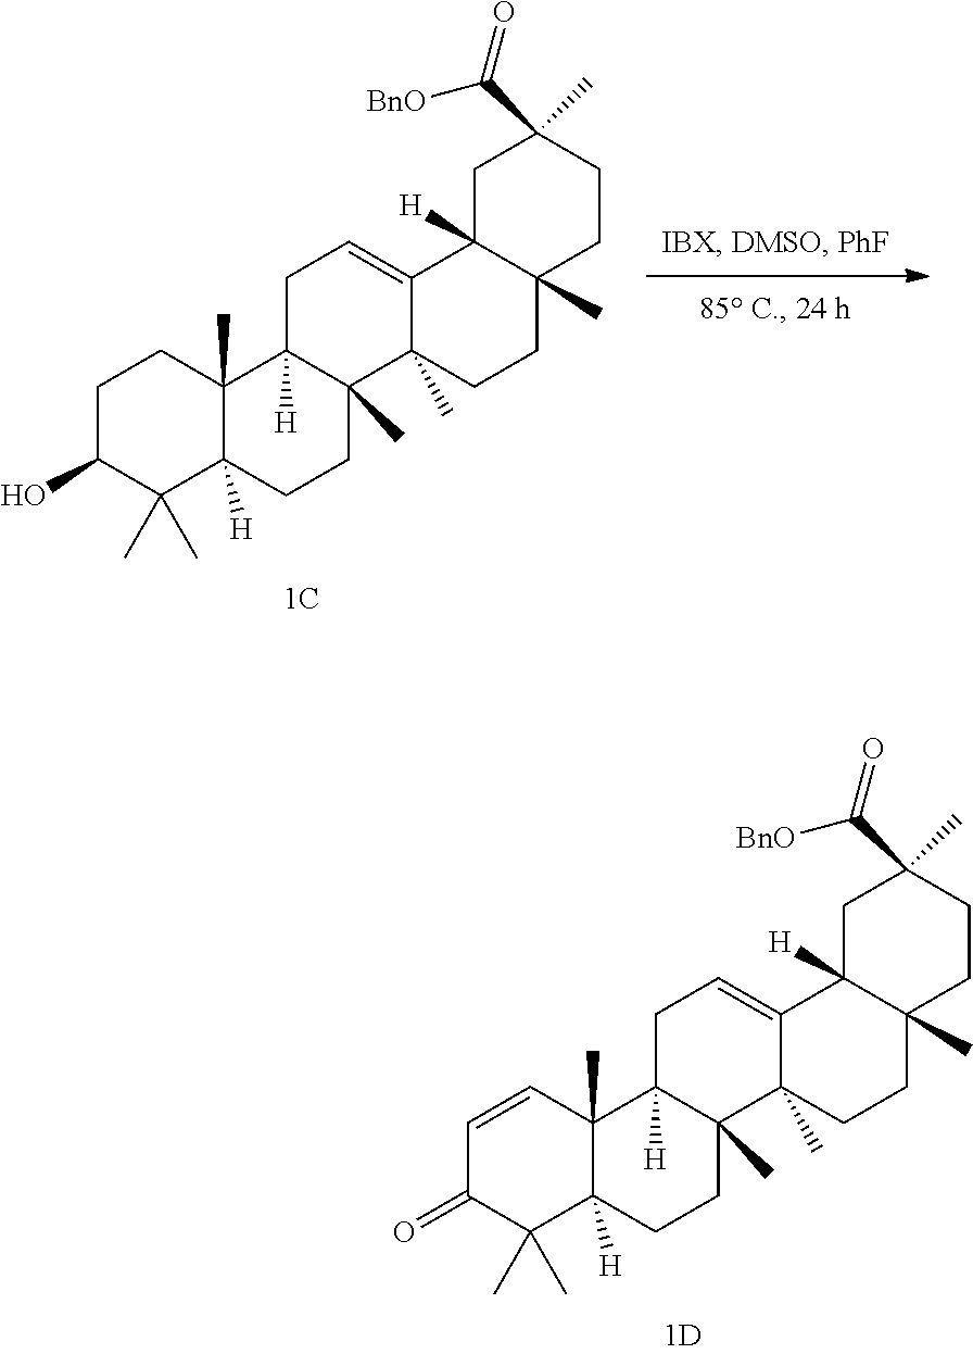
C1(O)C(C)(C)C2([H])C(C)(CC1)C1([H])C(C)(CC2)C2(C)CCC3(C)C([H])(CC(C(=O)[BnO])(C)CC3)C2=CC1.C1(=O)C(C)(C)C2([H])C(C)(C=C1)C1([H])C(C)(CC2)C2(C)CCC3(C)C([H])(CC(C(=O)[BnO])(C)CC3)C2=CC1
